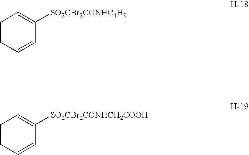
C1=CC=CC([SO2CBr2CONHC4H9])=C1.C1=CC=CC([SO2CBr2CONHCH2COOH])=C1
